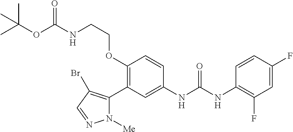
C1(OCCNC(OC(C)(C)C)=O)=C(C2=C(Br)C=NN2[Me])C=C(NC(NC2=C(F)C=C(F)C=C2)=O)C=C1
